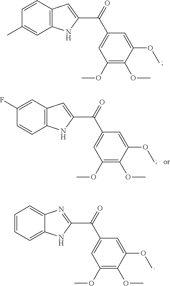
C1=CC(C)=CC2=C1C=C(C(=O)C1=CC(OC)=C(OC)C(OC)=C1)N2.C1=C2C(=CC=C1)NC(C(=O)C1=CC(OC)=C(OC)C(OC)=C1)=N2.C1=C(F)C=CC2=C1C=C(C(=O)C1=CC(OC)=C(OC)C(OC)=C1)N2
